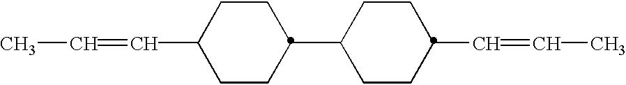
C1(C2CCC(C=CC)CC2)CCC(C=CC)CC1
